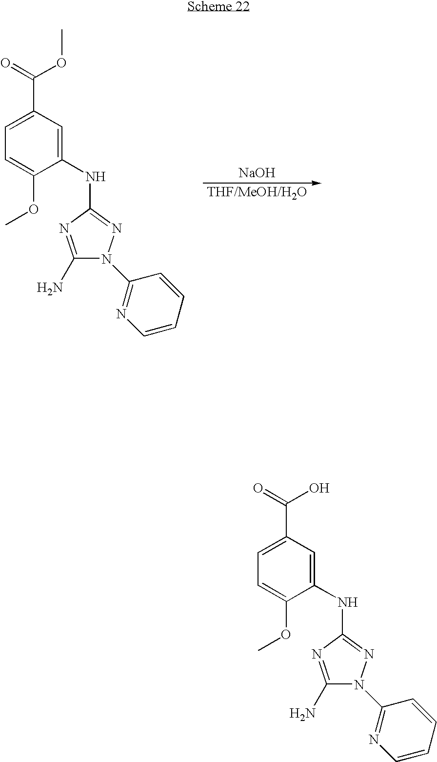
[NaOH].C1(NC2=NN(C3=NC=CC=C3)C(N)=N2)=CC(C(OC)=O)=CC=C1OC.C1(NC2=NN(C3=NC=CC=C3)C(N)=N2)=CC(C(O)=O)=CC=C1OC
